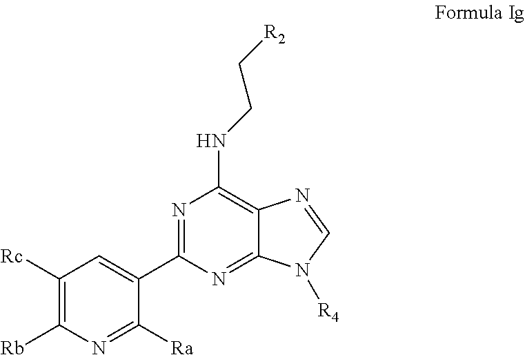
C1([Ra])=NC([Rb])=C([Rc])C=C1C1=NC(NCC[R2])=C2C(=N1)N([R4])C=N2
